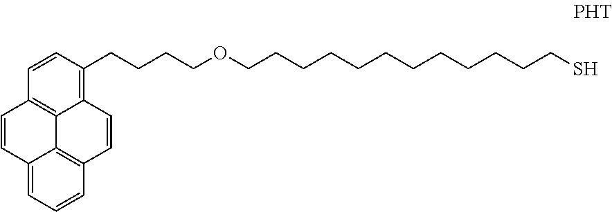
C1=CC(CCCCOCCCCCCCCCCCCS)=C2C3=C1C=CC1=CC=CC(=C31)C=C2
